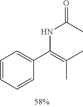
C1=CC=C(C(=C(C)C)NC(C)=O)C=C1
